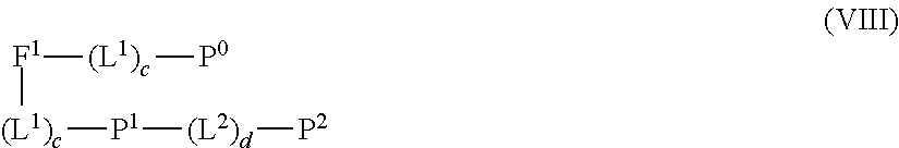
[(L1)c]([P1][(L2)d][P2])[F1][(L1)c][P0]
